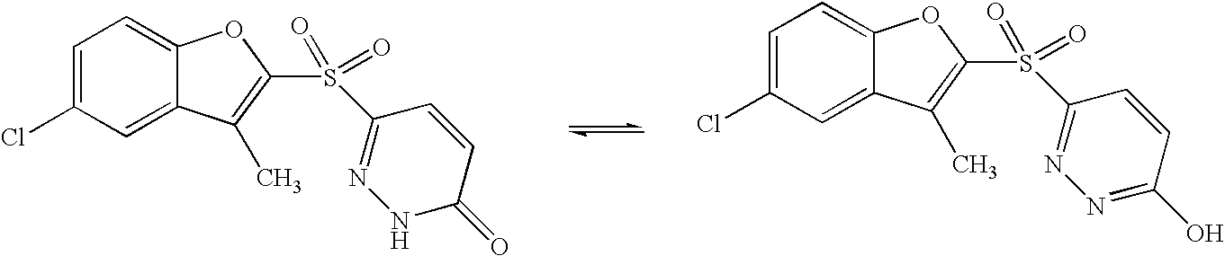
C1=C(Cl)C=C2C(=C1)OC(S(C1=NNC(=O)C=C1)(=O)=O)=C2C.C1=C(Cl)C=C2C(=C1)OC(S(C1=NN=C(O)C=C1)(=O)=O)=C2C
